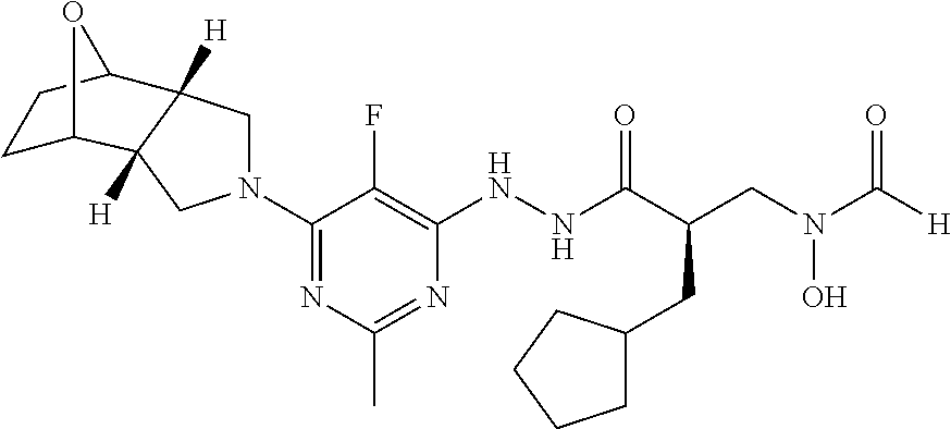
C1(N2CC3([H])C([H])(C2)C2CCC3O2)=NC(C)=NC(NNC(C(CN(C([H])=O)O)CC2CCCC2)=O)=C1F
